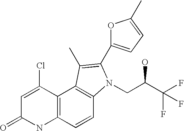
C1=C(Cl)C2=C(NC1=O)C=CC1=C2C(C)=C(C2=CC=C(C)O2)N1CC(C(F)(F)F)O
